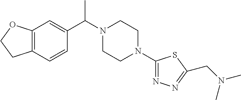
C12=C(C=CC(C(N3CCN(C4=NN=C(CN(C)C)S4)CC3)C)=C1)CCO2
